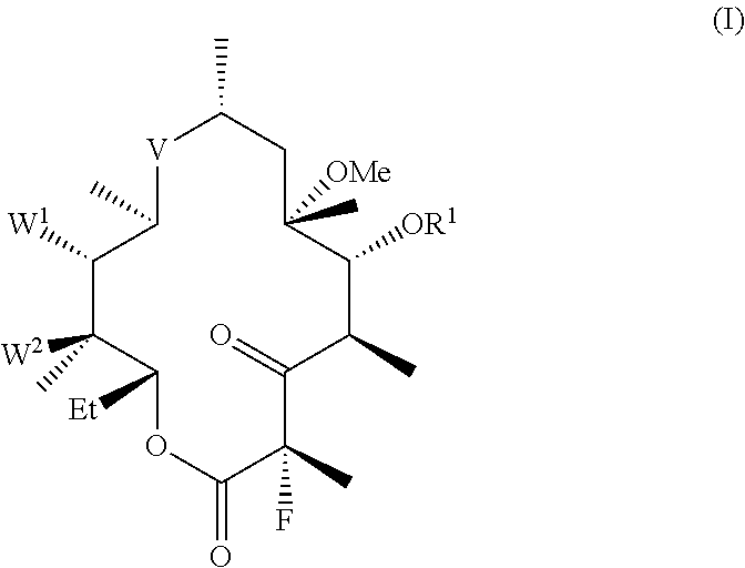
[V]1C(C)CC(C)([OMe])C([OR1])C(C)C(=O)C(C)(F)C(=O)OC([Et])C(C)([W2])C([W1])C1C
